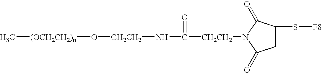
[CH2CH2](N1C(=O)C(S[F8])CC1=O)C(N[CH2CH2]O[(OCH2CH2)n]C)=O
